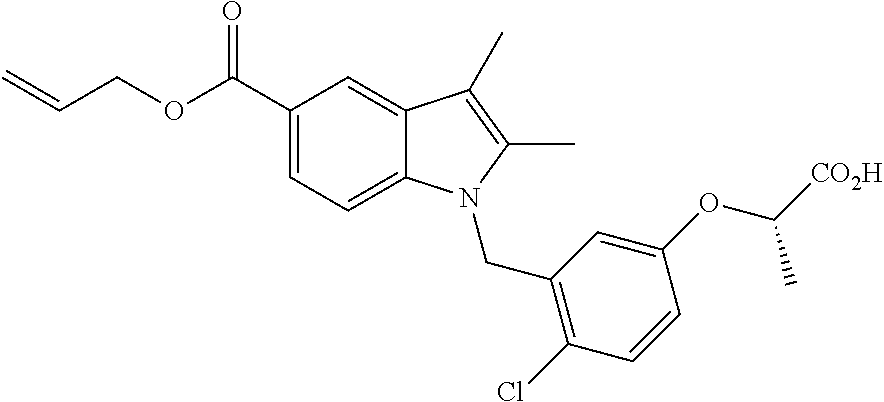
C(COC(C1=CC=C2C(=C1)C(C)=C(C)N2CC1=C(Cl)C=CC(OC(C)[CO2H])=C1)=O)=C
